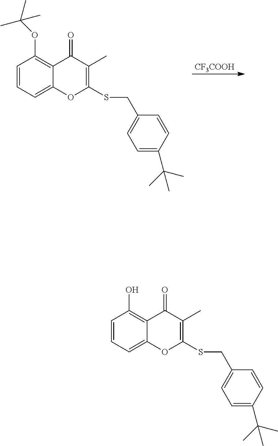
[CF3COOH].C1=CC=C2C(=C1OC(C)(C)C)C(=O)C(C)=C(SCC1=CC=C(C(C)(C)C)C=C1)O2.C1=CC=C2C(=C1O)C(=O)C(C)=C(SCC1=CC=C(C(C)(C)C)C=C1)O2
